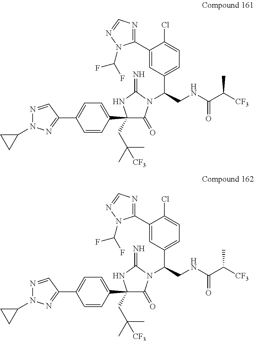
C1(C2(CC(C)(C)[CF3])C(=O)N(C(CNC(C([CF3])C)=O)C3=CC=C(Cl)C(C4=NC=NN4C(F)F)=C3)C(=N)N2)=CC=C(C2=NN(C3CC3)N=C2)C=C1.C1(C2(CC(C)(C)[CF3])C(=O)N(C(CNC(C([CF3])C)=O)C3=CC=C(Cl)C(C4=NC=NN4C(F)F)=C3)C(=N)N2)=CC=C(C2=NN(C3CC3)N=C2)C=C1
